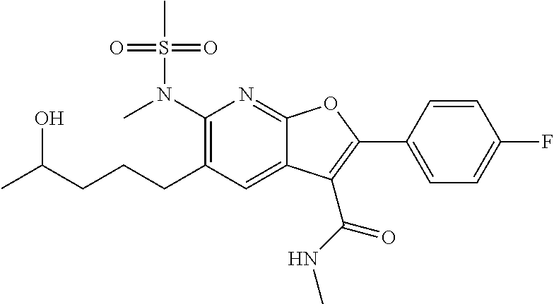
C1(N(C)S(C)(=O)=O)=C(CCCC(C)O)C=C2C(=N1)OC(C1=CC=C(F)C=C1)=C2C(NC)=O
